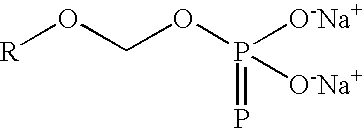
[R]OCOP([O-Na+])([O-Na+])=P
